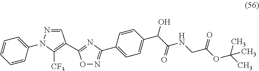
C1=CC=CC(N2N=CC(C3=NC(C4=CC=C(C(C(NCC(OC(C)(C)C)=O)=O)O)C=C4)=NO3)=C2[CF3])=C1
